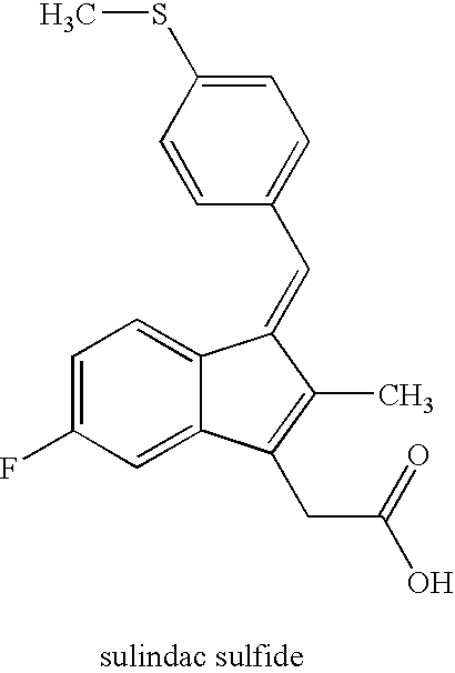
C1=C(F)C=C2C(=C1)C(=CC1=CC=C(SC)C=C1)C(C)=C2CC(O)=O
